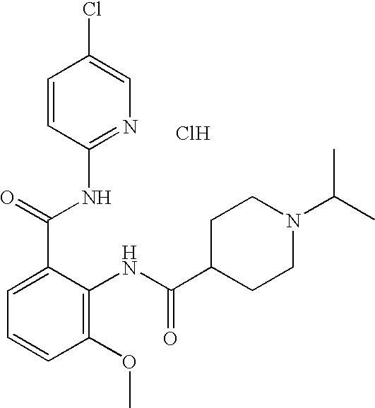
C1(C(=O)NC2=NC=C(Cl)C=C2)=CC=CC(OC)=C1NC(C1CCN(C(C)C)CC1)=O.Cl
